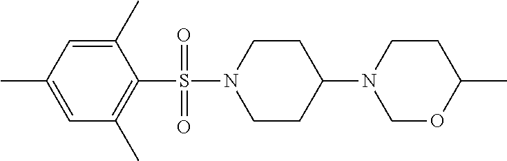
N1(S(C2=C(C)C=C(C)C=C2C)(=O)=O)CCC(N2COC(C)CC2)CC1
